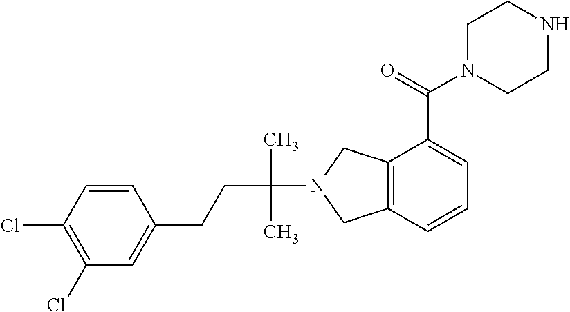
C1=CC(Cl)=C(Cl)C=C1CCC(N1CC2=C(C1)C(C(N1CCNCC1)=O)=CC=C2)(C)C
